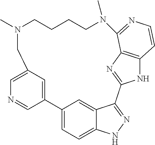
C12=CC=C3C(=C1)C(=NN3)C1=NC3=C(N1)C=CN=C3N(C)CCCCN(C)CC1=CN=CC2=C1
